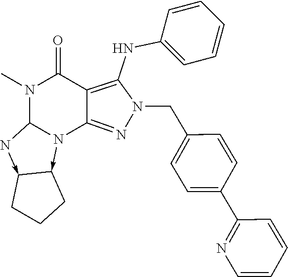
N1(C)C2N(->C3C(<-N2)CCC3)C2=NN(CC3=CC=C(C4=NC=CC=C4)C=C3)C(NC3=CC=CC=C3)=C2C1=O
